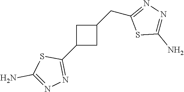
C1C(C2=NN=C(N)S2)CC1CC1=NN=C(N)S1
